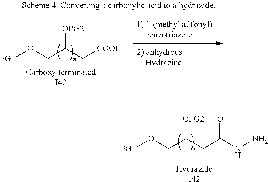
[HydrazideI42].[PG1]OCC(CC(NN)=O)[OPG2].[PG1]OCC(C[COOH])[OPG2].[Carboxy terminatedI40]
